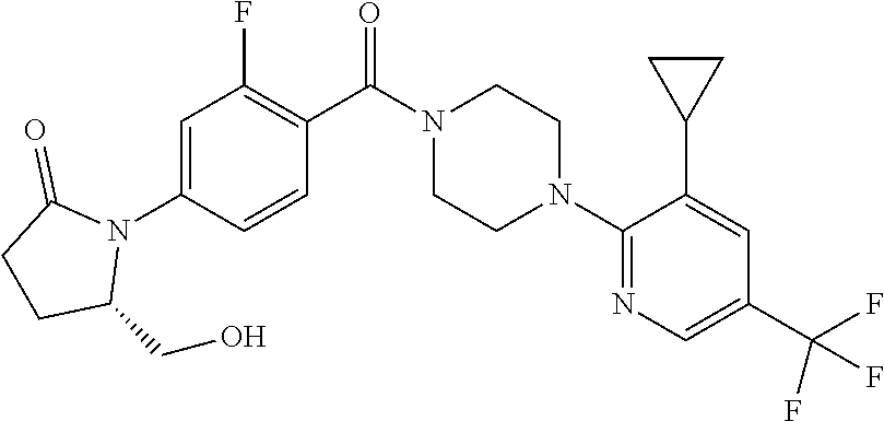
C1=C(N2C(=O)CCC2CO)C=CC(C(N2CCN(C3=NC=C(C(F)(F)F)C=C3C3CC3)CC2)=O)=C1F
